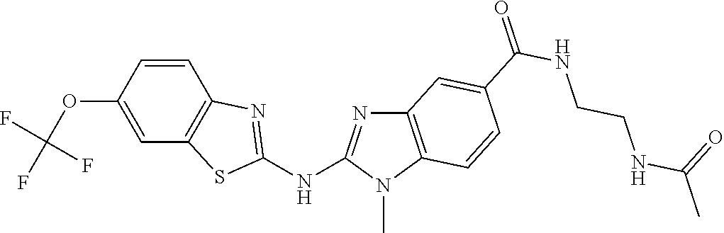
O(C1=CC2=C(C=C1)N=C(NC1=NC3=C(N1C)C=CC(C(NCCNC(C)=O)=O)=C3)S2)C(F)(F)F
